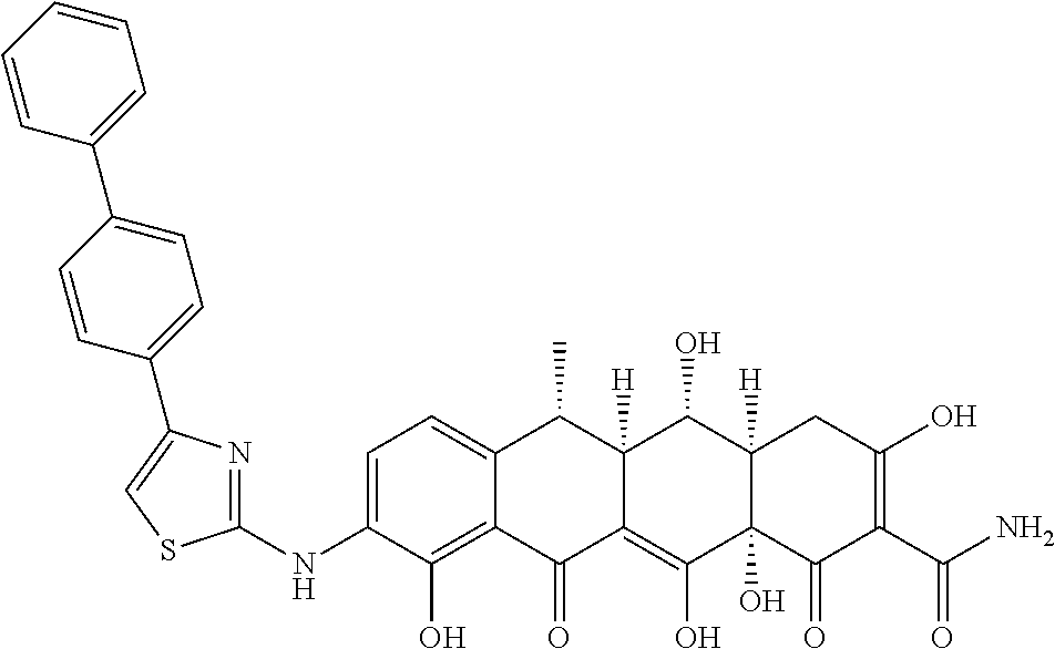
C1=C(NC2=NC(C3=CC=C(C4=CC=CC=C4)C=C3)=CS2)C(O)=C2C(=C1)C(C)C1([H])C(=C(O)C3(O)C([H])(C1O)CC(O)=C(C(N)=O)C3=O)C2=O
